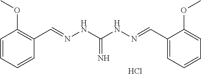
C1=CC=CC(C=NNC(NN=CC2=CC=CC=C2OC)=N)=C1OC.Cl
